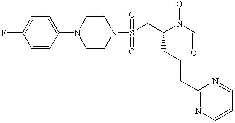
C1=CC(N2CCN(S(CC(N(C=O)O)CCCC3=NC=CC=N3)(=O)=O)CC2)=CC=C1F
